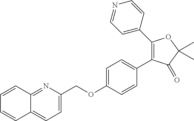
C1(C2=CC=NC=C2)=C(C2=CC=C(OCC3=CC=C4C(=N3)C=CC=C4)C=C2)C(=O)C(C)(C)O1
